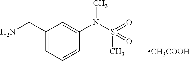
C1(CN)=CC=CC(N(S(C)(=O)=O)C)=C1.[CH3COOH]
